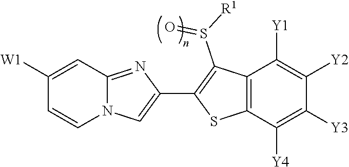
N12C(=NC(C3=C(S(=O)[R1])C4=C(S3)C([Y4])=C([Y3])C([Y2])=C4[Y1])=C1)C=C([W1])C=C2
